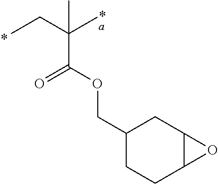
CCC(C)(C)C(OCC1CCC2C(C1)O2)=O
